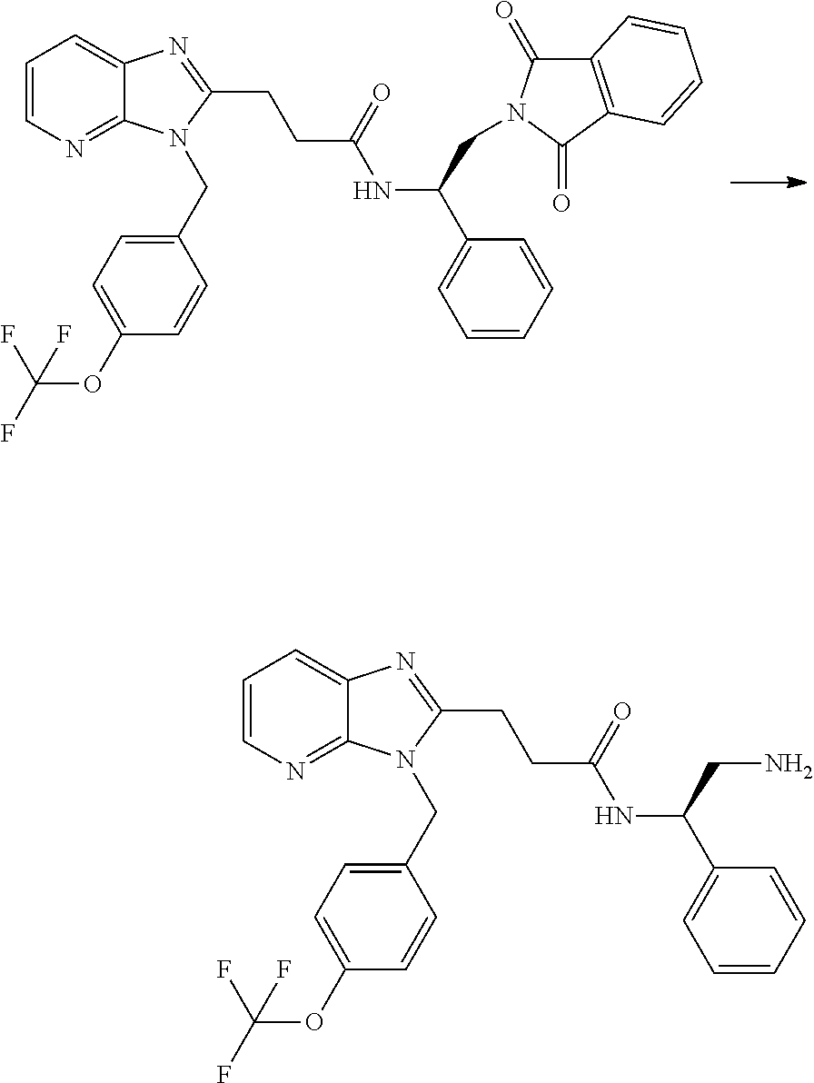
C1=CN=C2C(=C1)N=C(CCC(NC(C1=CC=CC=C1)CN1C(=O)C3=C(C1=O)C=CC=C3)=O)N2CC1=CC=C(OC(F)(F)F)C=C1.C1=CN=C2C(=C1)N=C(CCC(NC(C1=CC=CC=C1)CN)=O)N2CC1=CC=C(OC(F)(F)F)C=C1
